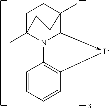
C1C2(C)N3C(->[Ir]C4=C3C=CC=C4)C(C)(C1)CC2
